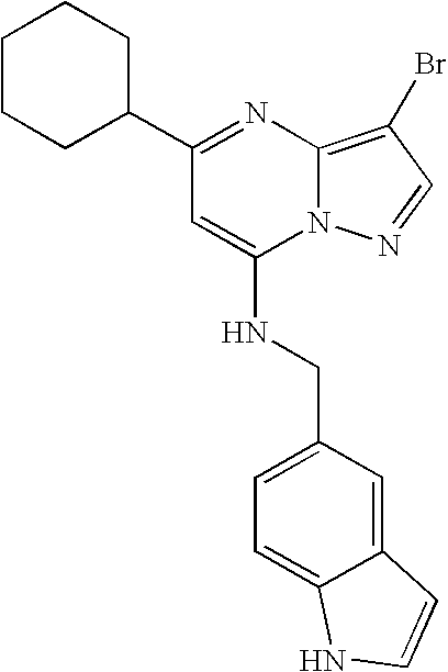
C1CCC(C2=NC3=C(Br)C=NN3C(NCC3=CC=C4C(=C3)C=CN4)=C2)CC1
